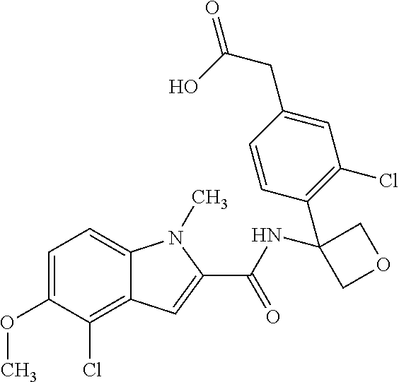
C1=C(OC)C(Cl)=C2C(=C1)N(C)C(C(NC1(C3=C(Cl)C=C(CC(O)=O)C=C3)COC1)=O)=C2
